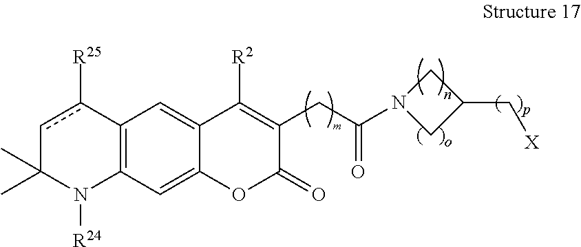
C12=C(C=C3C(=C1)C([R2])=C(CC(N1CC(C[X])C1)=O)C(=O)O3)N([R24])C(C)(C)cc2[R25]
